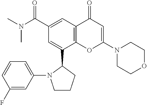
N1(C2=CC(=O)C3=C(O2)C(C2N(C4=CC=CC(F)=C4)CCC2)=CC(C(N(C)C)=O)=C3)CCOCC1
